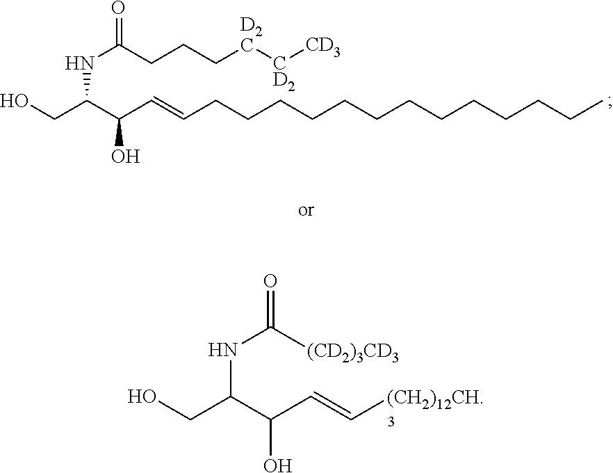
OCC(C(C=C[(CH2)12CH])O)NC([(CD2)3CD3])=O.OCC(C(C=CCCCCCCCCCCCCC)O)NC(CCC[D2C][CD2][CD3])=O
